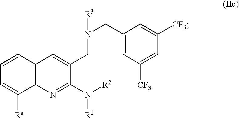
C1(CN(CC2=CC([CF3])=CC([CF3])=C2)[R3])=CC2=C(N=C1N([R2])[R1])C([Ra])=CC=C2
